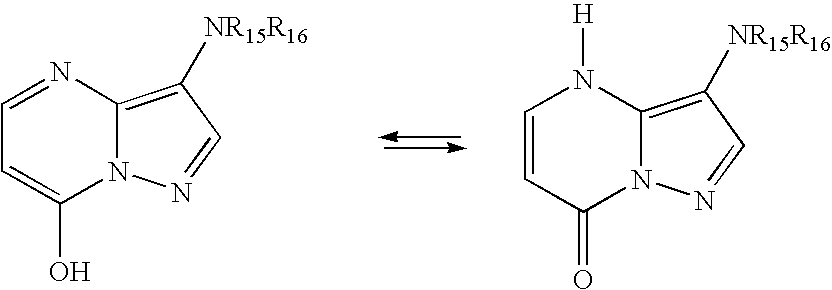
C1(O)=CC=NC2=C([NR15R16])C=NN12.C1(=O)N2C(=C([NR15R16])C=N2)N([H])C=C1
